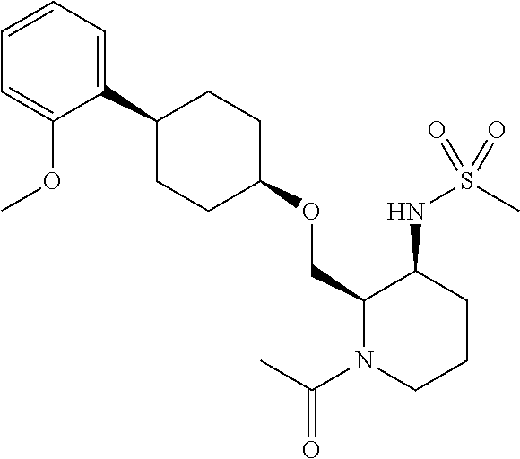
C1(C2CCC(OCC3N(C(C)=O)CCCC3NS(C)(=O)=O)CC2)=CC=CC=C1OC
